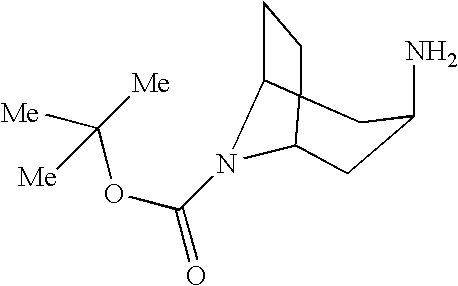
NC1CC2N(C(OC([Me])([Me])[Me])=O)C3C2(CC3)C1
